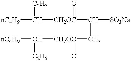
[nC4H9]C([CH2OC](C([SO3Na])C[CH2OC](C([nC4H9])[C2H5])=O)=O)[C2H5]
